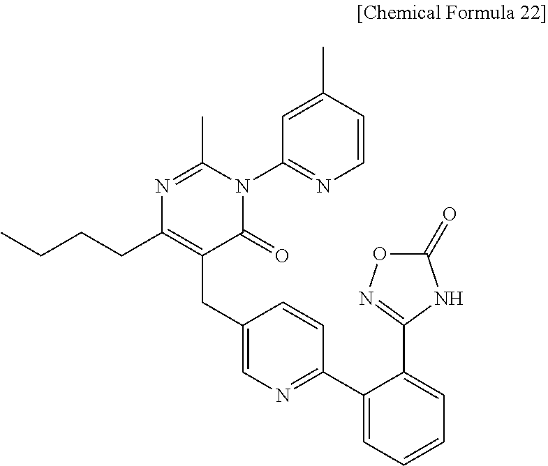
N1=C(C)N(C2=NC=CC(C)=C2)C(=O)C(CC2=CN=C(C3=CC=CC=C3C3=NOC(=O)N3)C=C2)=C1CCCC
